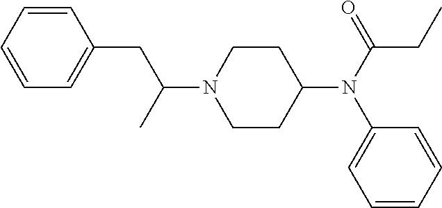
C1(CC(N2CCC(N(C3=CC=CC=C3)C(CC)=O)CC2)C)=CC=CC=C1
